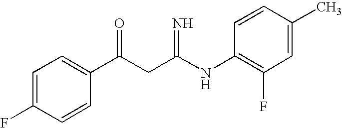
C1=C(F)C=CC(C(CC(NC2=C(F)C=C(C)C=C2)=N)=O)=C1
